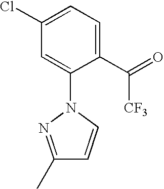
C1(C(=O)[CF3])=CC=C(Cl)C=C1N1C=CC(C)=N1
